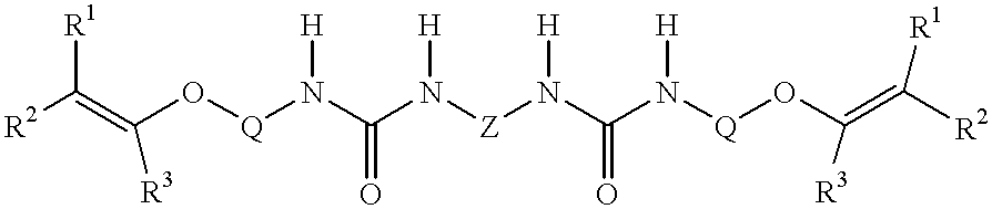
[R2]C(=C([R3])O[Q]N(C(N([Z]N(C(N([Q]OC([R3])=C([R1])[R2])[H])=O)[H])[H])=O)[H])[R1]
